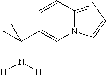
C1=CC2=NC=CN2C=C1C(C)(N([H])[H])C
